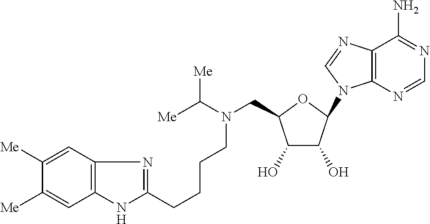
C1([Me])=CC2=C(C=C1[Me])NC(CCCCN(C([Me])[Me])CC1C(O)C(O)C(N3C4=C(C(N)=NC=N4)N=C3)O1)=N2
